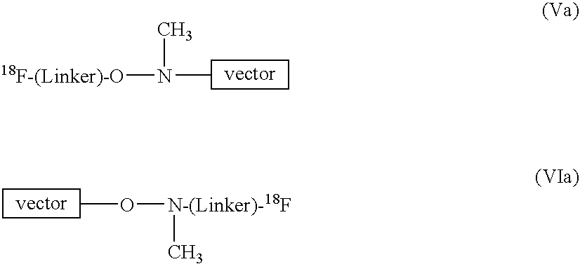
[18F-(Linker)-O]N(C)C.CO[N-(Linker)-18F]C
